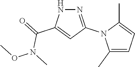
N1=C(N2C(C)=CC=C2C)C=C(C(N(OC)C)=O)N1
